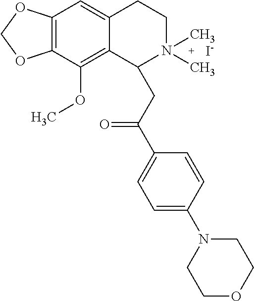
[I-].C12=C(C(OC)=C3C(=C1)CCN(C)(C)C3CC(C1=CC=C(N3CCOCC3)C=C1)=O)OCO2
